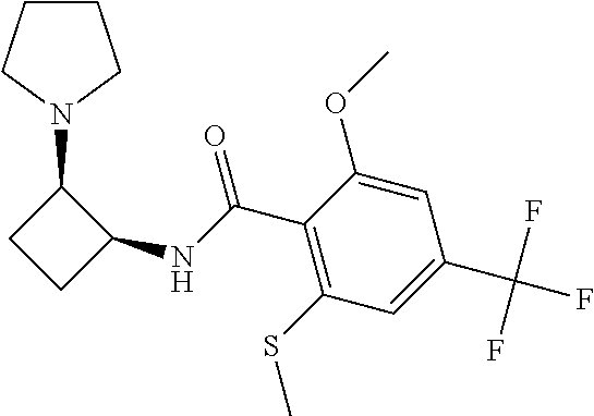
C1CCN(C2CCC2NC(=O)C2=C(SC)C=C(C(F)(F)F)C=C2OC)C1
